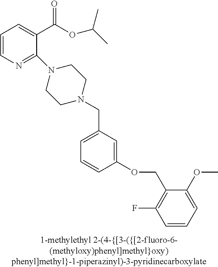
C1=CN=C(N2CCN(CC3=CC=CC(OCC4=C(F)C=CC=C4OC)=C3)CC2)C(C(OC(C)C)=O)=C1
